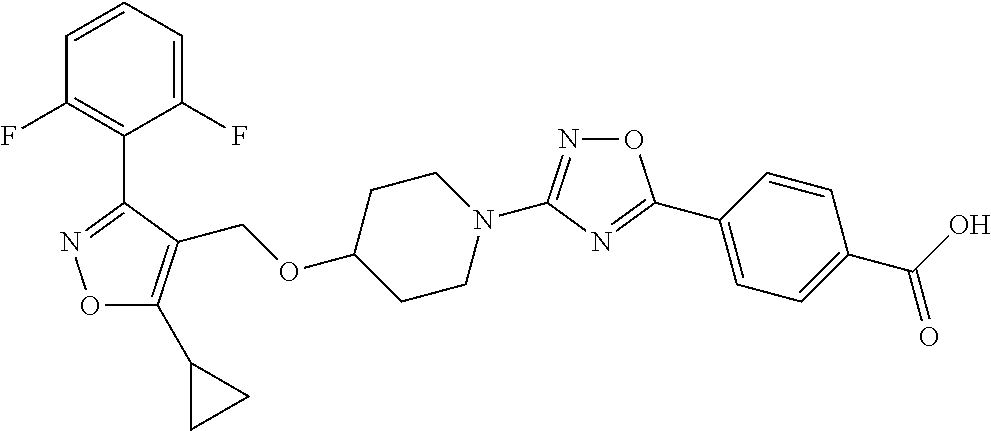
O1C(C2CC2)=C(COC2CCN(C3=NOC(C4=CC=C(C(O)=O)C=C4)=N3)CC2)C(C2=C(F)C=CC=C2F)=N1
